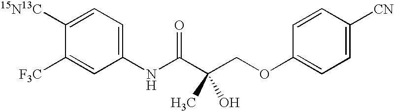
C1=C([15N13C])C([F3C])=CC(NC(C(COC2=CC=C([CN])C=C2)(C)O)=O)=C1
